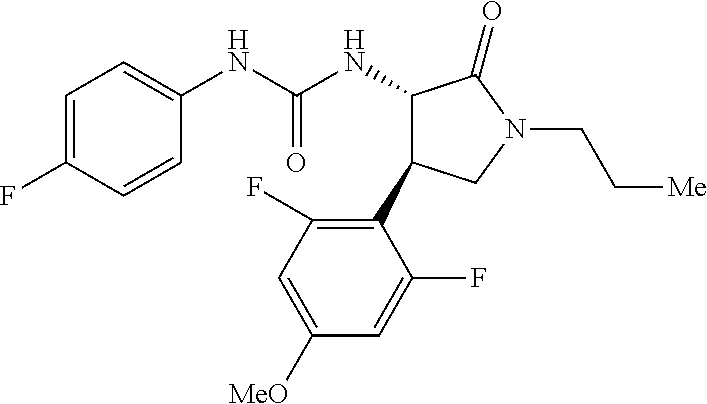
C1=C(F)C=CC(NC(NC2C(C3=C(F)C=C([OMe])C=C3F)CN(CC[Me])C2=O)=O)=C1
